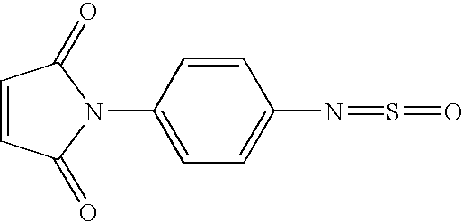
C1=CC(=O)N(C2=CC=C(N=S=O)C=C2)C1=O
